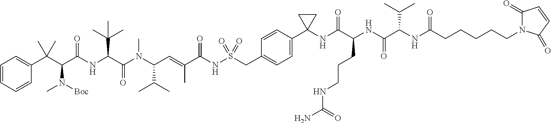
C1=CC=CC(C(C(C(NC(C(N(C(C=C(C(NS(CC2=CC=C(C3(NC(C(NC(C(C(C)C)NC(CCCCCN4C(=O)C=CC4=O)=O)=O)CCCNC(N)=O)=O)CC3)C=C2)(=O)=O)=O)C)C(C)C)C)=O)C(C)(C)C)=O)N(C)[Boc])(C)C)=C1
